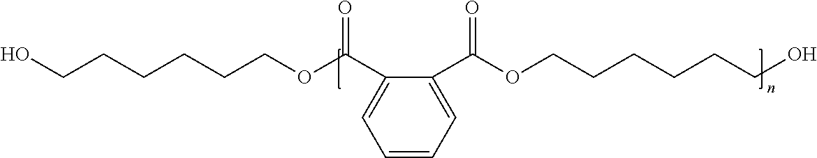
C1=CC=C(C(OCCCCCCO)=O)C(C(OCCCCCCO)=O)=C1
